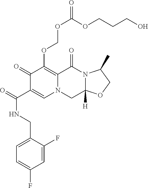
O=C(C1=CN2CC3([H])N(C(=O)C2=C(OCOC(=O)OCCCO)C1=O)C(C)CO3)NCC1=CC=C(F)C=C1F
